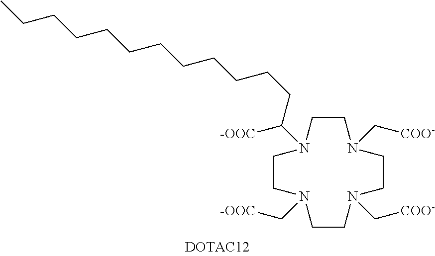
C1CN(C(CCCCCCCCCCCC)[-OOC])CCN(C[COO-])CCN(C[COO-])CCN1C[-OOC]
